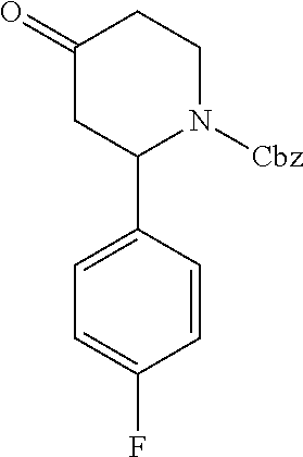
C1=C(F)C=CC(C2N([Cbz])CCC(=O)C2)=C1
